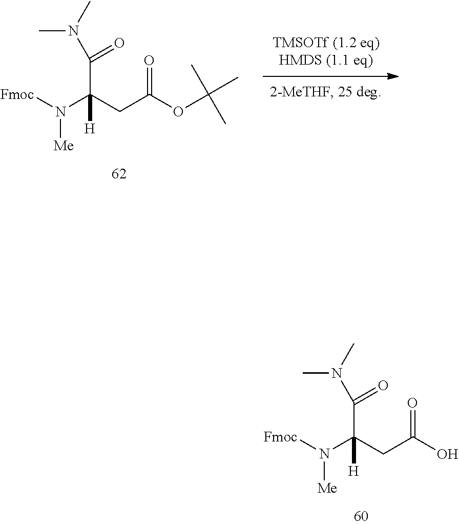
[Fmoc]N(C(CC(=O)O)(C(N(C)C)=O)[H])[Me].[Fmoc]N(C(CC(=O)OC(C)(C)C)(C(N(C)C)=O)[H])[Me]
